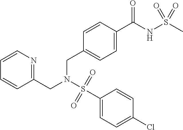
C1=CN=C(CN(S(C2=CC=C(Cl)C=C2)(=O)=O)CC2=CC=C(C(NS(C)(=O)=O)=O)C=C2)C=C1
